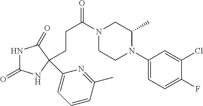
N1C(=O)NC(C2=CC=CC(C)=N2)(CCC(=O)N2CCN(C3=CC=C(F)C(Cl)=C3)C(C)C2)C1=O
